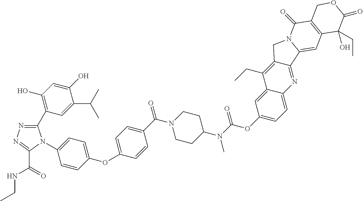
CCNC(=O)C1=NN=C(C2=C(O)C=C(O)C(C(C)C)=C2)N1C1=CC=C(OC2=CC=C(C(N3CCC(N(C)C(OC4=CC=C5C(=C4)C(CC)=C4C(=N5)C5=CC6=C(C(=O)N5C4)COC(=O)C6(O)CC)=O)CC3)=O)C=C2)C=C1
